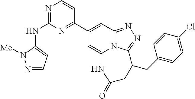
N1=C(NC2=CC=NN2[Me])N=C(C2=CC3=NN=C4N3C(=C2)NC(=O)CC4CC2=CC=C(Cl)C=C2)C=C1
